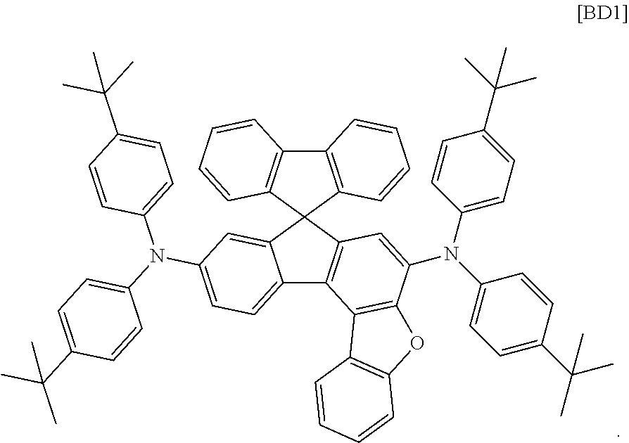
C12=C(C=CC=C1)C1(C3=C2C=CC=C3)C2=C(C3=CC=C(N(C4=CC=C(C(C)(C)C)C=C4)C4=CC=C(C(C)(C)C)C=C4)C=C31)C1=C(C(N(C3=CC=C(C(C)(C)C)C=C3)C3=CC=C(C(C)(C)C)C=C3)=C2)OC2=C1C=CC=C2
